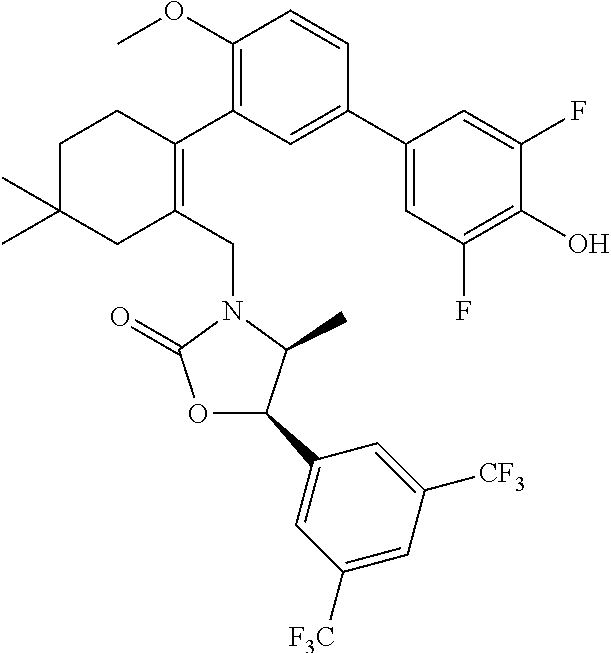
C1(OC)=C(C2=C(CN3C(=O)OC(C4=CC([F3C])=CC([CF3])=C4)C3C)CC(C)(C)CC2)C=C(C2=CC(F)=C(O)C(F)=C2)C=C1
